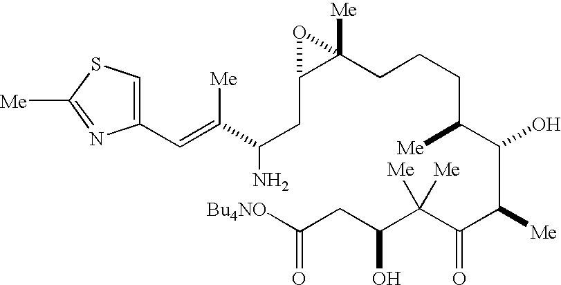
C1(CCCC(C(C(C(C(C(CC([Bu4NO])=O)O)([Me])[Me])=O)[Me])O)[Me])([Me])C(CC(C(=CC2=CSC([Me])=N2)[Me])N)O1
